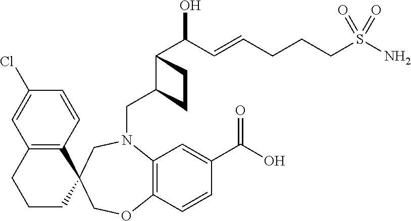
C12=C(C=CC(Cl)=C1)C1(CCC2)COC2=C(N(CC3C(C(C=CCCCS(N)(=O)=O)O)CC3)C1)C=C(C(O)=O)C=C2
